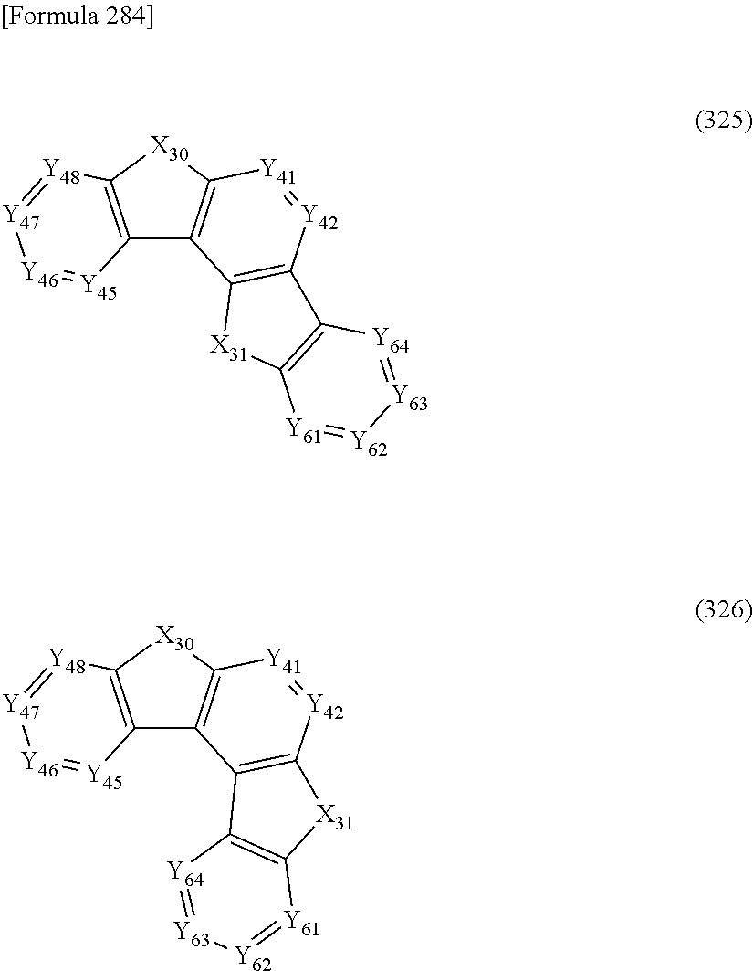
C12=C([X30]C3=C1C1=C([Y42]=[Y41]3)C3=C([X31]1)[Y61]=[Y62][Y63]=[Y64]3)[Y48]=[Y47][Y46]=[Y45]2.C12=C([X30]C3=C1C1=C([Y42]=[Y41]3)[X31]C3=C1[Y64]=[Y63][Y62]=[Y61]3)[Y48]=[Y47][Y46]=[Y45]2
